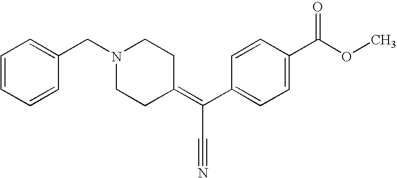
C1=CC=CC(CN2CCC(=C(C3=CC=C(C(OC)=O)C=C3)C#N)CC2)=C1
